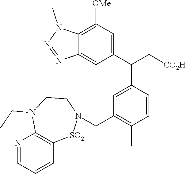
C12=C([OMe])C=C(C(C[CO2H])C3=CC(CN4CCN(CC)C5=C([SO2]4)C=CC=N5)=C(C)C=C3)C=C1N=NN2C
